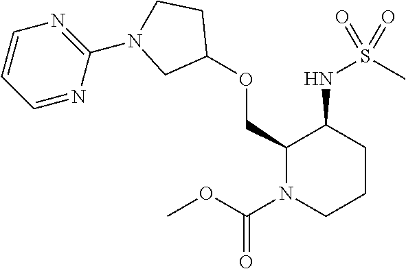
C1(COC2CCN(C3=NC=CC=N3)C2)N(C(OC)=O)CCCC1NS(C)(=O)=O
